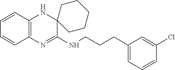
C1=CC2=C(C=C1)N=C(NCCCC1=CC=CC(Cl)=C1)C1(N2)CCCCC1
